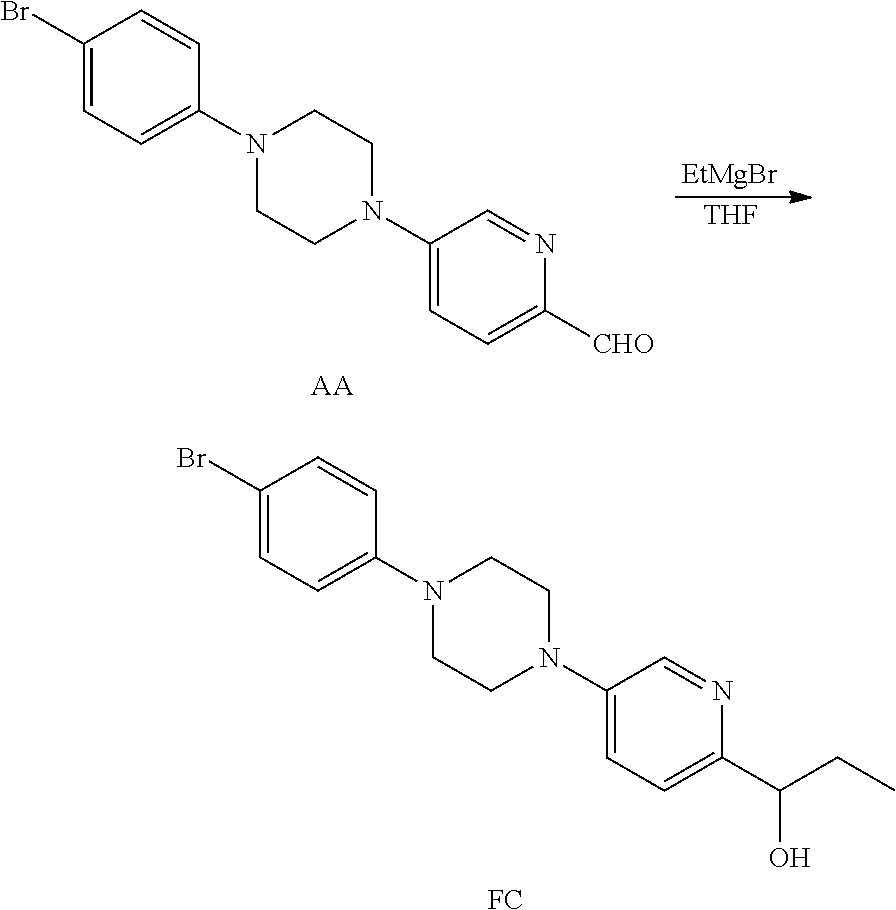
[EtMgBr].[THF].C1(Br)=CC=C(N2CCN(C3=CC=C([CHO])N=C3)CC2)C=C1.[AA].C1(Br)=CC=C(N2CCN(C3=CC=C(C(CC)O)N=C3)CC2)C=C1.[FC]
